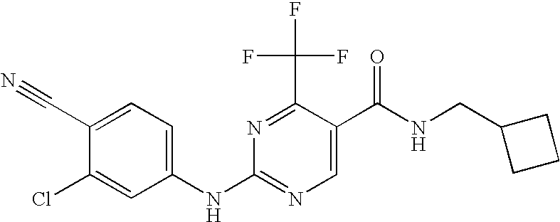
C1(Cl)=CC(NC2=NC=C(C(NCC3CCC3)=O)C(C(F)(F)F)=N2)=CC=C1C#N
